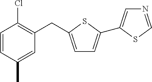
C1=CC(C)=CC(CC2=CC=C(C3=CN=CS3)S2)=C1Cl
